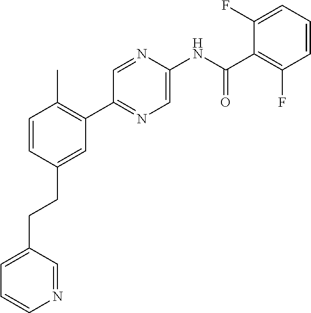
C1=CC(CCC2=CC=CN=C2)=CC(C2=NC=C(NC(C3=C(F)C=CC=C3F)=O)N=C2)=C1C
